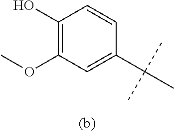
C1(O)=C(OC)C=C(C(C)(C)C)C=C1
